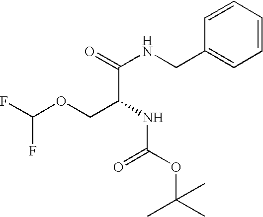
C1=CC=CC(CNC(=O)C(NC(=O)OC(C)(C)C)COC(F)F)=C1
